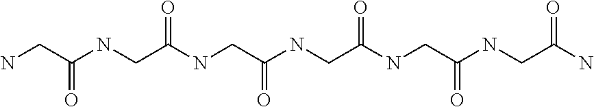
NCC(NCC(NCC(NCC(NCC(NCC(N)=O)=O)=O)=O)=O)=O
